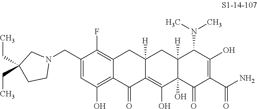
C1(CN2CC(CC)(CC)CC2)=CC(O)=C2C(=C1F)CC1([H])C(=C(O)C3(O)C([H])(C1)C(N(C)C)C(O)=C(C(N)=O)C3=O)C2=O
